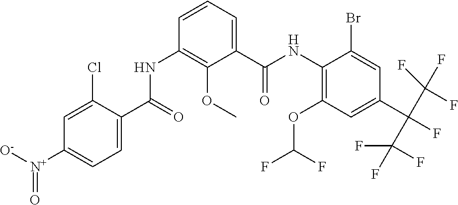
C1(OC(F)F)=C(NC(C2=CC=CC(NC(C3=CC=C([N+]([O-])=O)C=C3Cl)=O)=C2OC)=O)C(Br)=CC(C(F)(C(F)(F)F)C(F)(F)F)=C1
